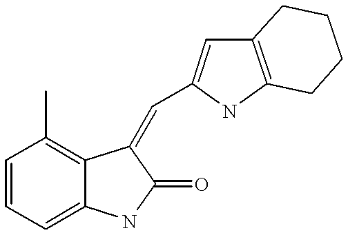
C1=CC=C2C(=C1C)C(=CC1=CC3=C(N1)CCCC3)C(=O)N2
